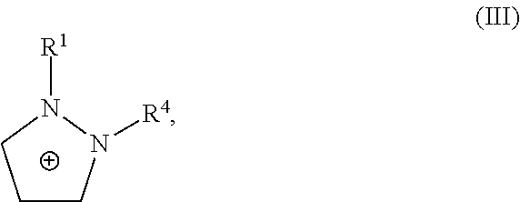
C1CN([R4])N([R1])C1
